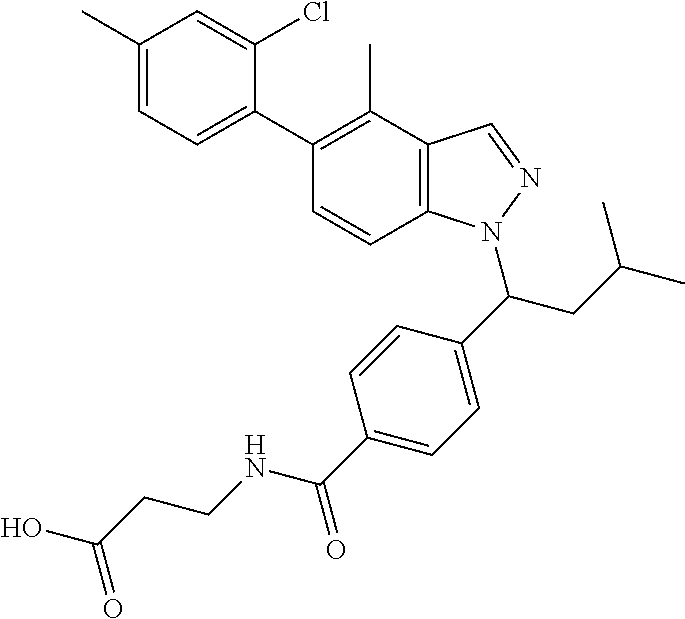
C1(C)=CC=C(C2=C(C)C3=C(C=C2)N(C(C2=CC=C(C(NCCC(O)=O)=O)C=C2)CC(C)C)N=C3)C(Cl)=C1
